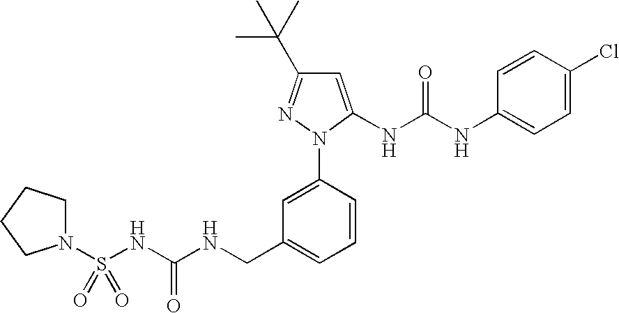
C1=C(N2C(NC(NC3=CC=C(Cl)C=C3)=O)=CC(C(C)(C)C)=N2)C=CC=C1CNC(NS(N1CCCC1)(=O)=O)=O
